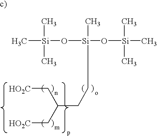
C[Si](O[Si](O[Si](C)(C)C)(C)CCC(C[HO2C])C[HO2C])(C)C
